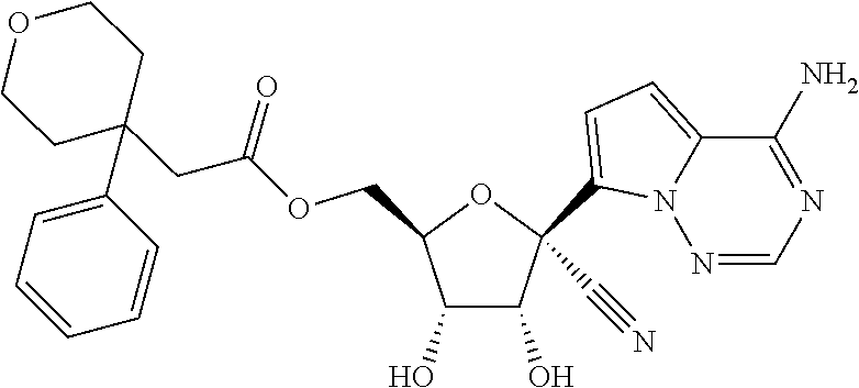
C1(O)C(O)C(COC(CC2(C3=CC=CC=C3)CCOCC2)=O)OC1(C1=CC=C2N1N=CN=C2N)C#N
